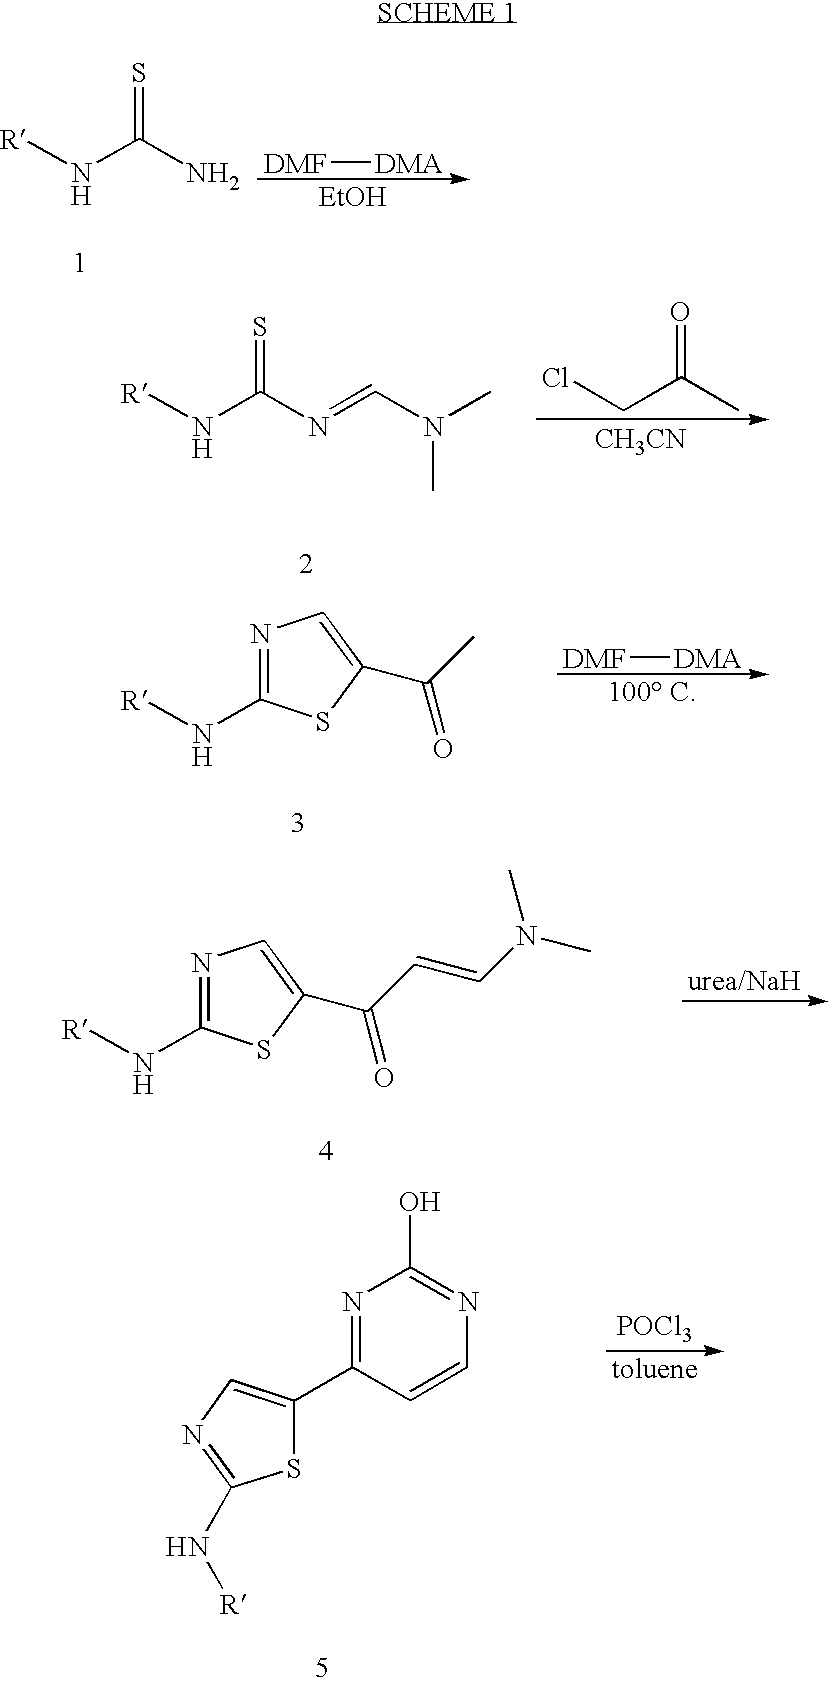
[R]NC(N)=S.[DMF][DMA].[EtOH].[R]NC(N=CN(C)C)=S.ClCC(C)=O.[CH3CN].[R]NC1=NC=C(C(=O)C)S1.[DMF][DMA].[100 C].[R]NC1=NC=C(C(=O)C=CN(C)C)S1.N1=C(C2=CN=C(N[R])S2)C=CN=C1O.[POCl3]
